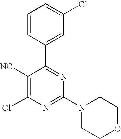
C1([NC])=C(Cl)N=C(N2CCOCC2)N=C1C1=CC(Cl)=CC=C1
